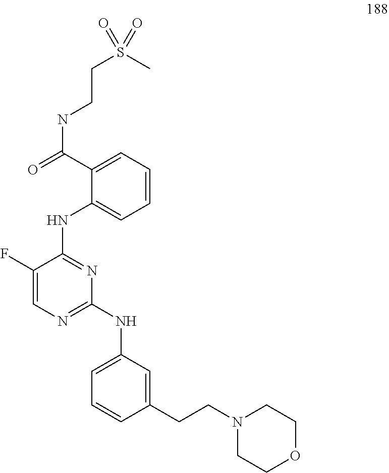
C(=O)(C1=CC=CC=C1NC1=NC(NC2=CC=CC(CCN3CCOCC3)=C2)=NC=C1F)NCCS(C)(=O)=O
